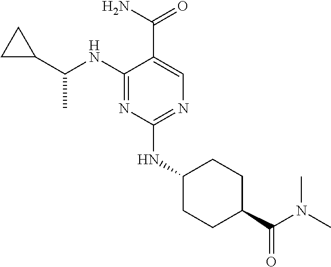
C1(NC(C2CC2)C)=NC(NC2CCC(C(N(C)C)=O)CC2)=NC=C1C(N)=O
